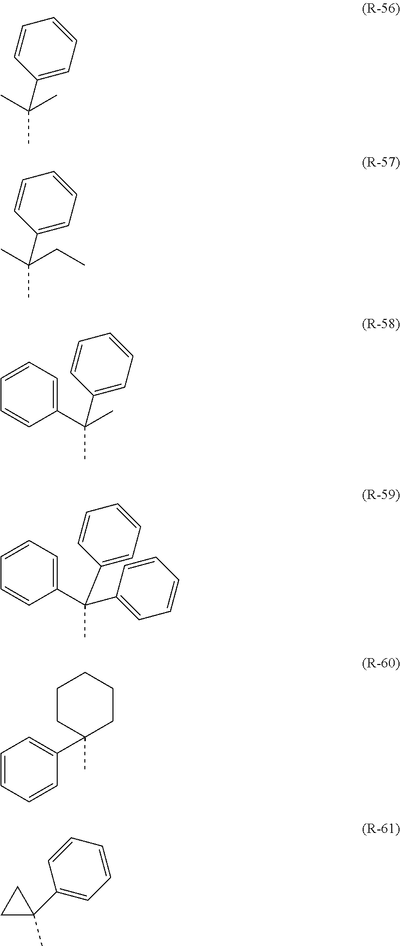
CC(C)(C)C1=CC=CC=C1.CC(CC)(C)C1=CC=CC=C1.C1(C(C)(C)C2=CC=CC=C2)=CC=CC=C1.C1(C(C)(C2=CC=CC=C2)C2=CC=CC=C2)=CC=CC=C1.C1=CC=CC(C2(C)CCCCC2)=C1.C1=CC(C2(C)CC2)=CC=C1
